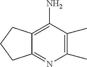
C1CCC2=NC(C)=C(C)C(N)=C12
